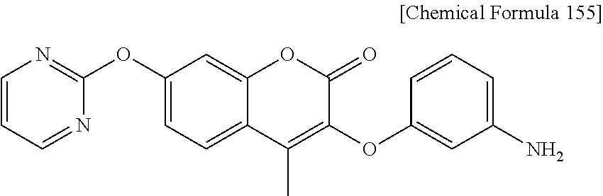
C1=CC=NC(OC2=CC=C3C(=C2)OC(=O)C(OC2=CC(N)=CC=C2)=C3C)=N1
